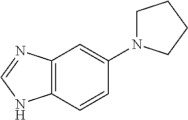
C12=C(C=CC(N3CCCC3)=C1)NC=N2
